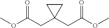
C(C1(CC(OC)=O)CC1)C(OC)=O
